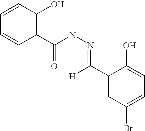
C1=CC(O)=C(C(NN=C(C2=CC(Br)=CC=C2O)[H])=O)C=C1
